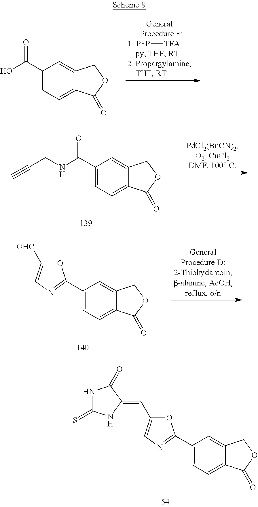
C1(C(=O)NCC#C)=CC=C2C(=C1)COC2=O.C1(C2=NC=C([OHC])O2)=CC=C2C(=C1)COC2=O.C1(C2=NC=C(C=C3C(=O)NC(=S)N3)O2)=CC=C2C(=C1)COC2=O.C1(C(=O)O)=CC=C2C(=C1)COC2=O.[PFP][TFA]
